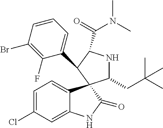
C1(C2C(C(=O)N(C)C)NC(CC(C)(C)C)C23C2=CC=C(Cl)C=C2NC3=O)=CC=CC(Br)=C1F
